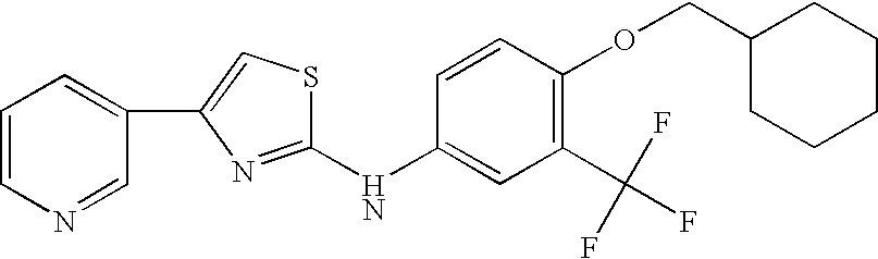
C1(NC2=CC(C(F)(F)F)=C(OCC3CCCCC3)C=C2)=NC(C2=CC=CN=C2)=CS1
